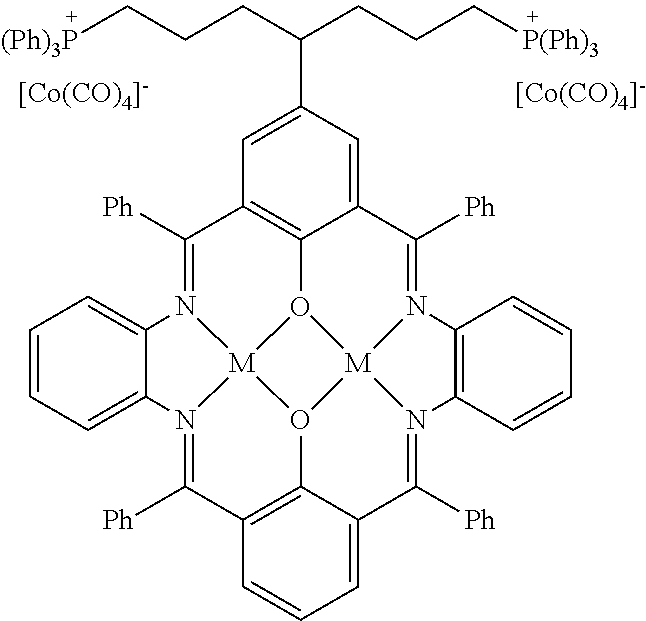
[[Co(CO)4]-].C1([Ph])=N2[M]34O5C6=C1C=C(C(CCC[P(Ph)3])CCC[(Ph)3P])C=C6C([Ph])=N1[M]56O3C3=C(C([Ph])=N4C4=CC=CC=C24)C=CC=C3C([Ph])=N6C2=C1C=CC=C2.[[Co(CO)4]-]
